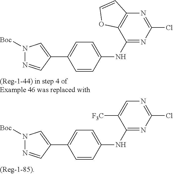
C1(NC2=CC=C(C3=CN([Boc])N=C3)C=C2)=NC(Cl)=NC2=C1OC=C2.C1(NC2=CC=C(C3=CN([Boc])N=C3)C=C2)=NC(Cl)=NC=C1[F3C]
